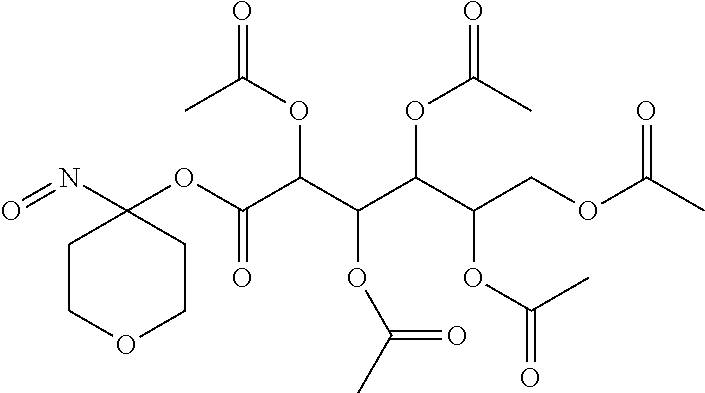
C1COCCC1(N=O)OC(C(C(C(C(COC(C)=O)OC(=O)C)OC(=O)C)OC(C)=O)OC(=O)C)=O
